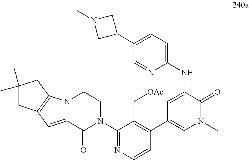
N12C(=CC3=C1CC(C)(C)C3)C(=O)N(C1=NC=CC(C3=CN(C)C(=O)C(NC4=CC=C(C5CN(C)C5)C=N4)=C3)=C1C[OAc])CC2
